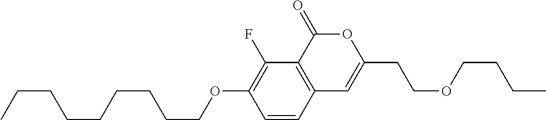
C1=CC2=C(C(F)=C1OCCCCCCCCC)C(=O)OC(CCOCCCC)=C2
